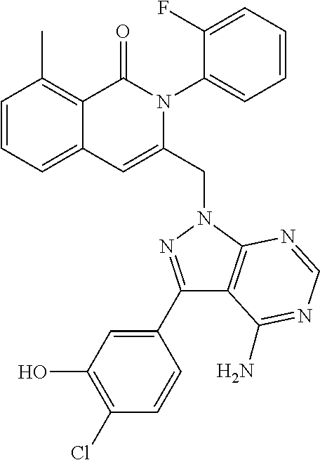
C1=CC=C2C(=C1C)C(=O)N(C1=CC=CC=C1F)C(CN1C3=C(C(C4=CC(O)=C(Cl)C=C4)=N1)C(N)=NC=N3)=C2
